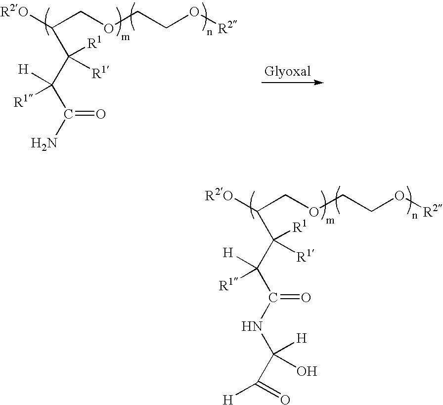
[R2O]C(COCCO[R2])C(C(C(NC(C([H])=O)([H])O)=O)([H])[R1])([R1])[R1].[R2O]C(COCCO[R2])C(C(C(N)=O)([H])[R1])([R1])[R1]
